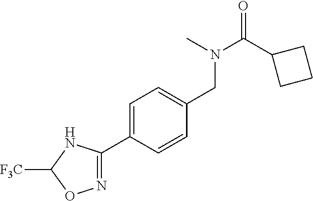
N1=C(C2=CC=C(CN(C)C(=O)C3CCC3)C=C2)NC([F3C])O1
